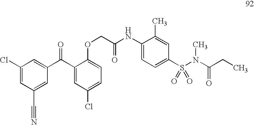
C1(Cl)=CC(C#N)=CC(C(C2=CC(Cl)=CC=C2OCC(NC2=CC=C(S(N(C(=O)CC)C)(=O)=O)C=C2C)=O)=O)=C1
